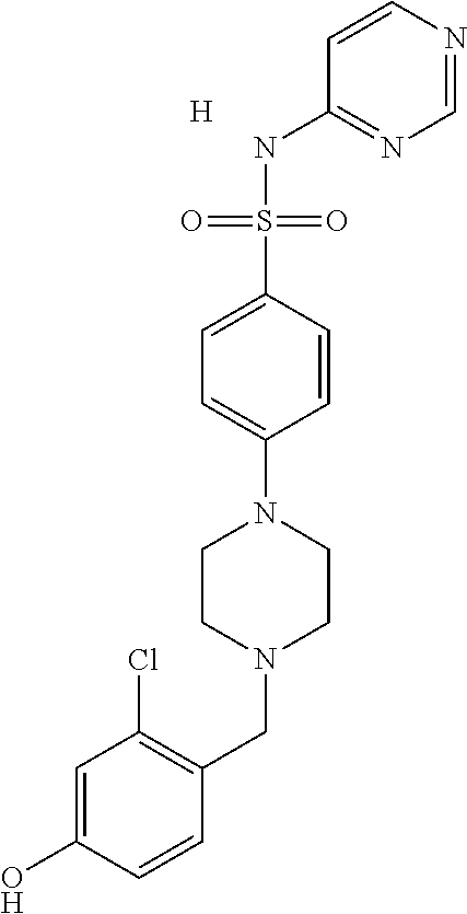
C1=NC=CC(NS(C2=CC=C(N3CCN(CC4=C(Cl)C=C(O)C=C4)CC3)C=C2)(=O)=O)=N1.[H]
